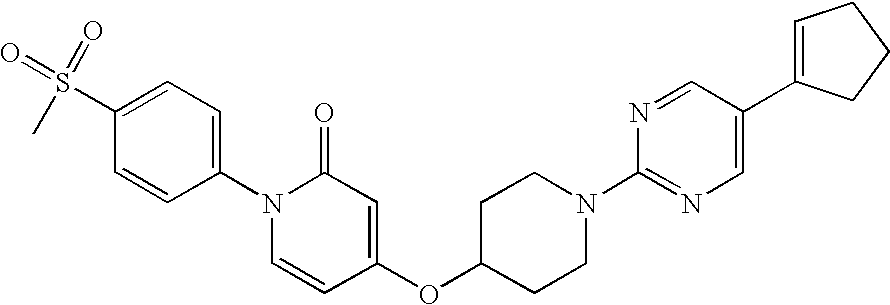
C1=C(S(C)(=O)=O)C=CC(N2C=CC(OC3CCN(C4=NC=C(C5=CCCC5)C=N4)CC3)=CC2=O)=C1
